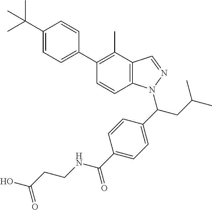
C1(C(C)(C)C)=CC=C(C2=C(C)C3=C(C=C2)N(C(C2=CC=C(C(=O)NCCC(O)=O)C=C2)CC(C)C)N=C3)C=C1
